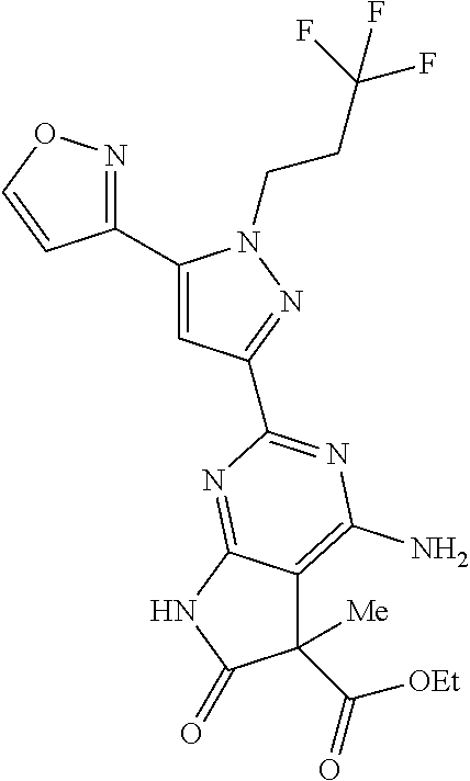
C1(C2=NOC=C2)=CC(C2=NC(N)=C3C([Me])(C([OEt])=O)C(=O)NC3=N2)=NN1CCC(F)(F)F
